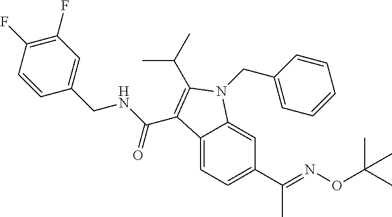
C1(F)=C(F)C=CC(CNC(=O)C2=C(C(C)C)N(CC3=CC=CC=C3)C3=CC(C(=NOC(C)(C)C)C)=CC=C32)=C1
